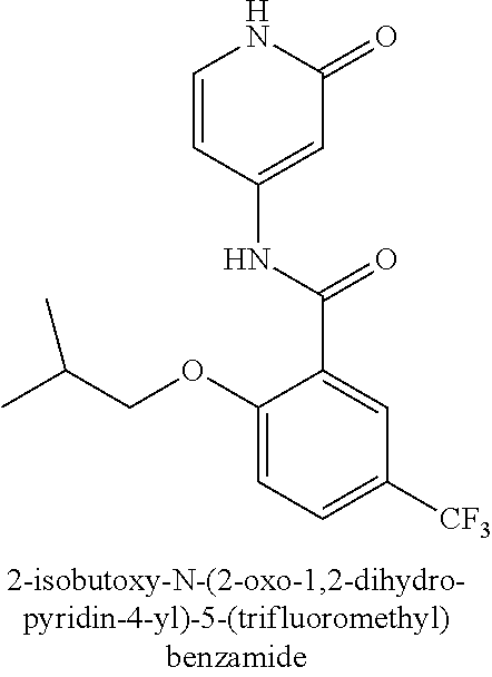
O(C1=CC=C([CF3])C=C1C(=O)NC1=CC(=O)NC=C1)CC(C)C
